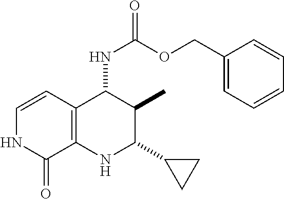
C1=CC2=C(C(=O)N1)NC(C1CC1)C(C)C2NC(=O)OCC1=CC=CC=C1
